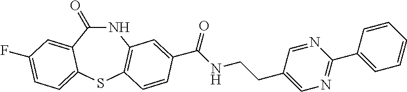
C1(=O)NC2=C(SC3=CC=C(F)C=C13)C=CC(C(NCCC1=CN=C(C3=CC=CC=C3)N=C1)=O)=C2
